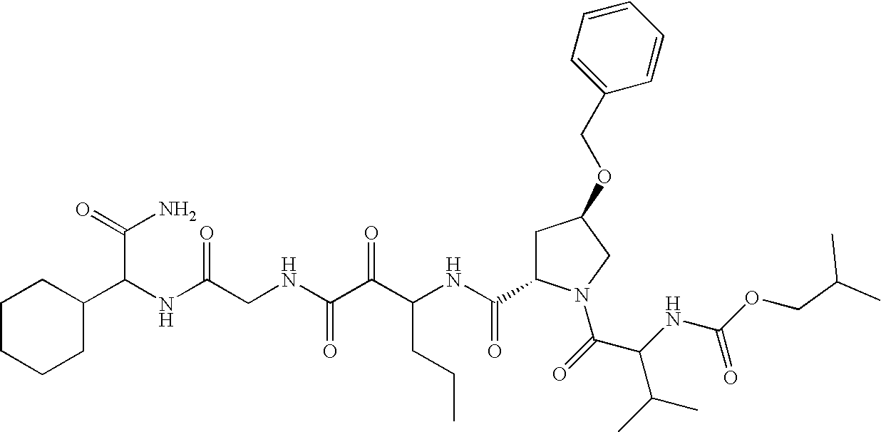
O(C(NC(C(=O)N1CC(OCC2=CC=CC=C2)CC1C(NC(C(C(NCC(NC(C(N)=O)C1CCCCC1)=O)=O)=O)CCC)=O)C(C)C)=O)CC(C)C
